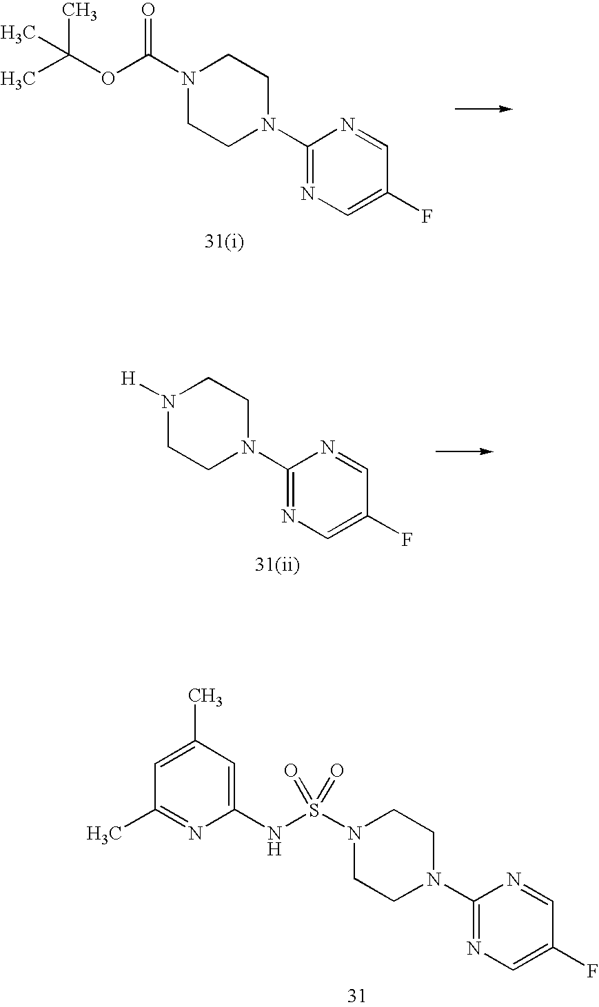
C1CN(C2=NC=C(F)C=N2)CCN1C(=O)OC(C)(C)C.C1CN(C2=NC=C(F)C=N2)CCN1[H].C1CN(C2=NC=C(F)C=N2)CCN1S(=O)(NC1=CC(C)=CC(C)=N1)=O
